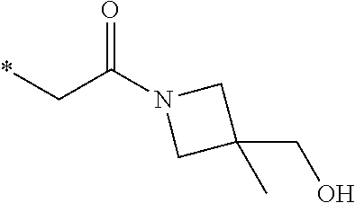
*CC(N1CC(C)(CO)C1)=O
